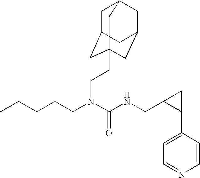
CCCCCN(C(=O)NCC1C(C2=CC=NC=C2)C1)CCC12CC3CC(CC(C1)C3)C2
